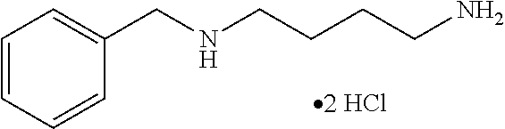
C1=CC=CC(CNCCCCN)=C1
